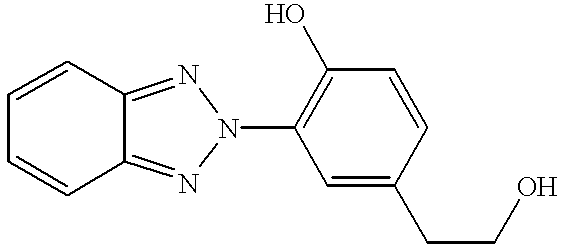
C1=C(CCO)C=CC(O)=C1N1N=C2C(=N1)C=CC=C2
